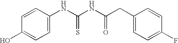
C1=CC(O)=CC=C1NC(NC(CC1=CC=C(F)C=C1)=O)=S
